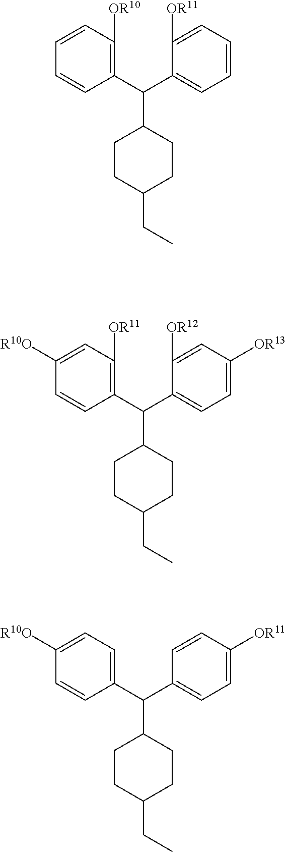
C1(C(C2=CC=C([OR11])C=C2)C2CCC(CC)CC2)=CC=C([R10O])C=C1.C1(C(C2=CC=C([OR13])C=C2[OR12])C2CCC(CC)CC2)=C([OR11])C=C([R10O])C=C1.C1(C(C2=CC=CC=C2[OR11])C2CCC(CC)CC2)=C([OR10])C=CC=C1
